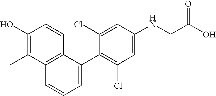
C1(O)=C(C)C2=C(C=C1)C(C1=C(Cl)C=C(NCC(O)=O)C=C1Cl)=CC=C2
